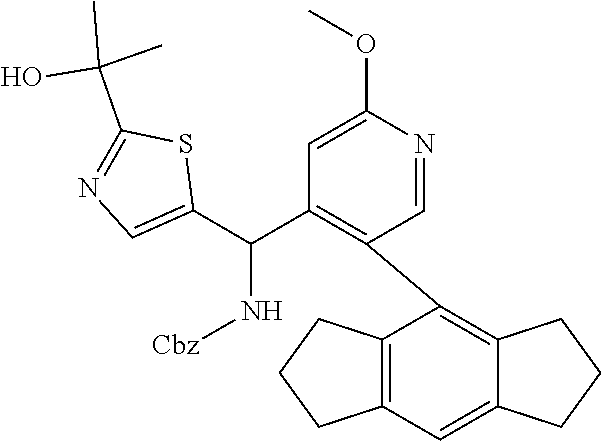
C1=C(OC)N=CC(C2=C3CCCC3=CC3=C2CCC3)=C1C(N[Cbz])C1=CN=C(C(O)(C)C)S1
